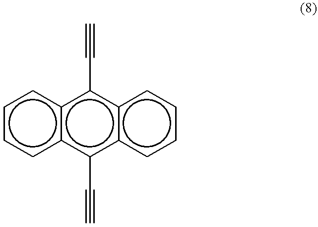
c1ccc2c(c1)c(C#C)c1c(c2C#C)cccc1
